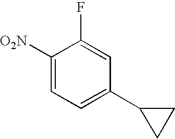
C1([O2N])=CC=C(C2CC2)C=C1F
